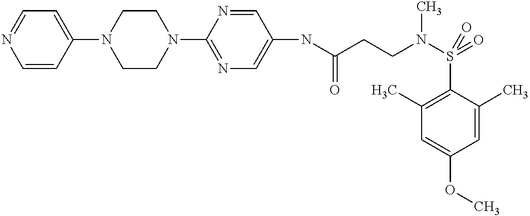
C1=CC(N2CCN(C3=NC=C(NC(CCN(S(=O)(C4=C(C)C=C(OC)C=C4C)=O)C)=O)C=N3)CC2)=CC=N1
